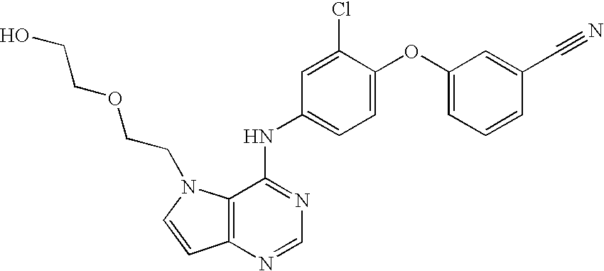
C12=C(N=CN=C1NC1=CC=C(OC3=CC=CC(C#N)=C3)C(Cl)=C1)C=CN2CCOCCO
